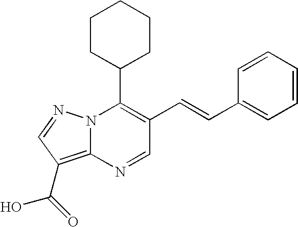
C1=C(C=CC2=C(C3CCCCC3)N3C(=C(C(O)=O)C=N3)N=C2)C=CC=C1
